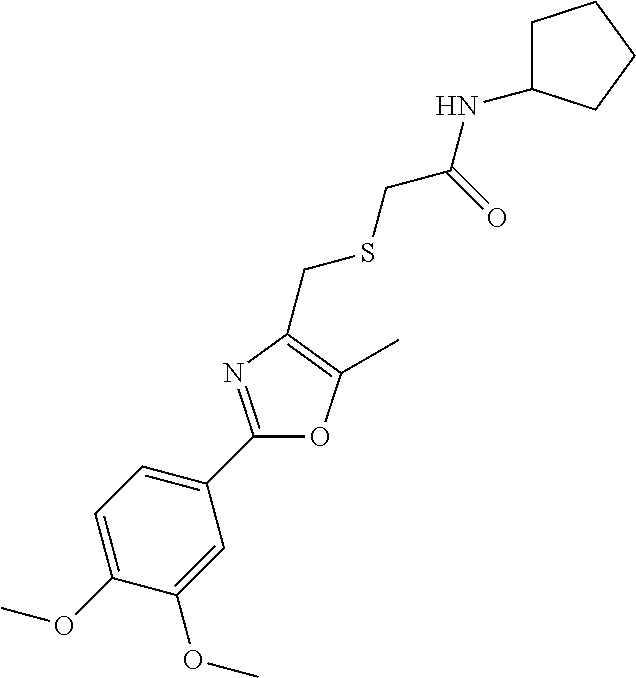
C1=C(OC)C(OC)=CC(C2=NC(CSCC(NC3CCCC3)=O)=C(C)O2)=C1
